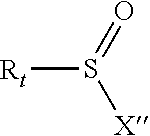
[Rt]S(=O)[X]
